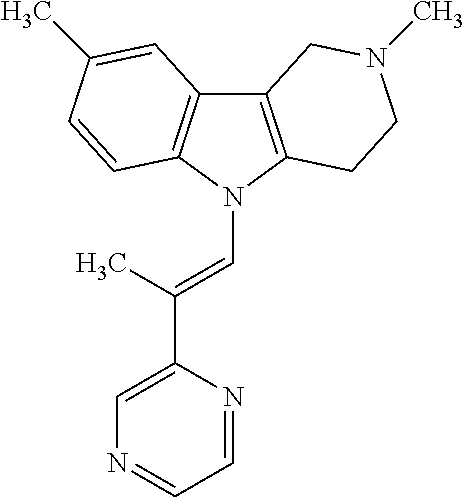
C12=C(N(C=C(C3=CN=CC=N3)C)C3=C1C=C(C)C=C3)CCN(C)C2
